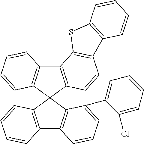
C12=C(C=CC=C1)C1(C3=C2C=CC=C3C2=CC=CC=C2Cl)C2=C(C3=C1C=CC1=C3SC3=C1C=CC=C3)C=CC=C2
